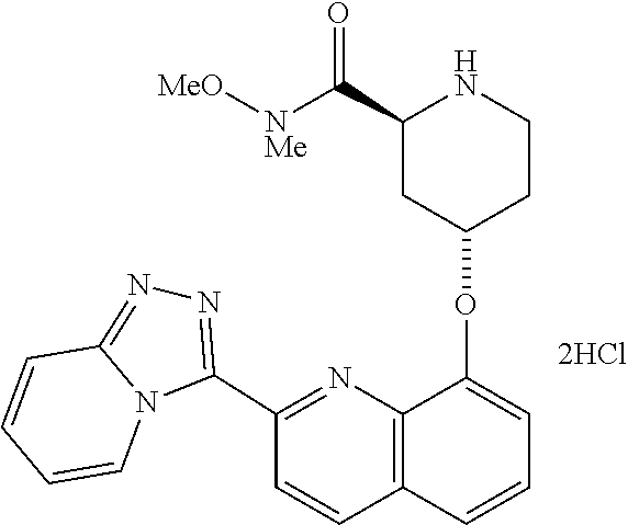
C12=NN=C(C3=NC4=C(C=C3)C=CC=C4OC3CCNC(C([NMe][MeO])=O)C3)N1C=CC=C2
